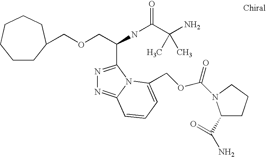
C(OCC(C1=NN=C2N1C(COC(=O)N1C(C(=O)N)CCC1)=CC=C2)NC(C(N)(C)C)=O)C1CCCCCC1
